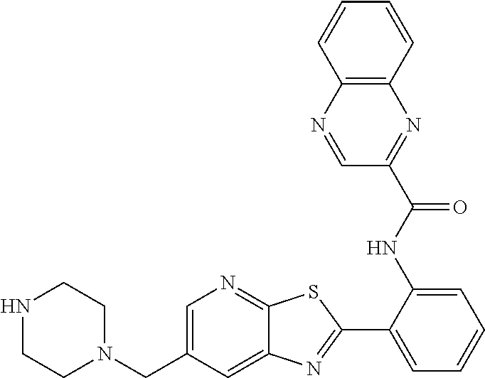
N1CCN(CC2=CN=C3C(=C2)N=C(C2=CC=CC=C2NC(C2=NC4=C(N=C2)C=CC=C4)=O)S3)CC1
